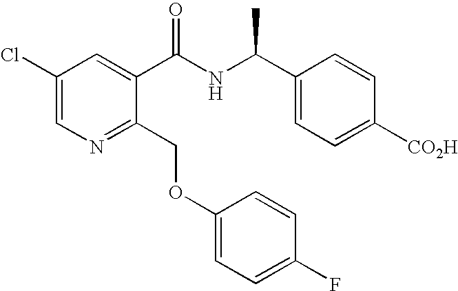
C1(Cl)=CN=C(COC2=CC=C(F)C=C2)C(C(NC(C2=CC=C([CO2H])C=C2)C)=O)=C1
